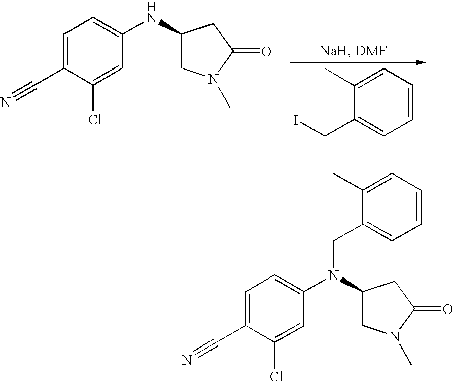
C1(C)=CC=CC=C1CI.C1=C(C#N)C(Cl)=CC(NC2CN(C)C(=O)C2)=C1.C1=C(C#N)C(Cl)=CC(N(C2CN(C)C(=O)C2)CC2=CC=CC=C2C)=C1
